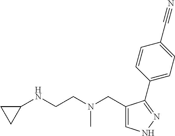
C1=C(CN(CCNC2CC2)C)C(C2=CC=C(C#N)C=C2)=NN1
